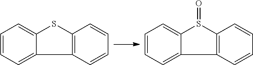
C1=CC=C2C(=C1)SC1=C2C=CC=C1.C1=CC=C2C(=C1)S(=O)C1=C2C=CC=C1
